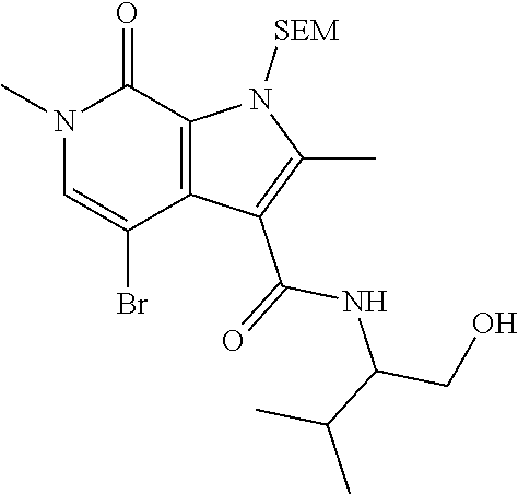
N1(C)C=C(Br)C2=C(C1=O)N([SEM])C(C)=C2C(NC(C(C)C)CO)=O
